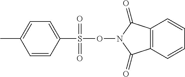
S(ON1C(=O)C2=C(C1=O)C=CC=C2)(C1=CC=C(C)C=C1)(=O)=O
